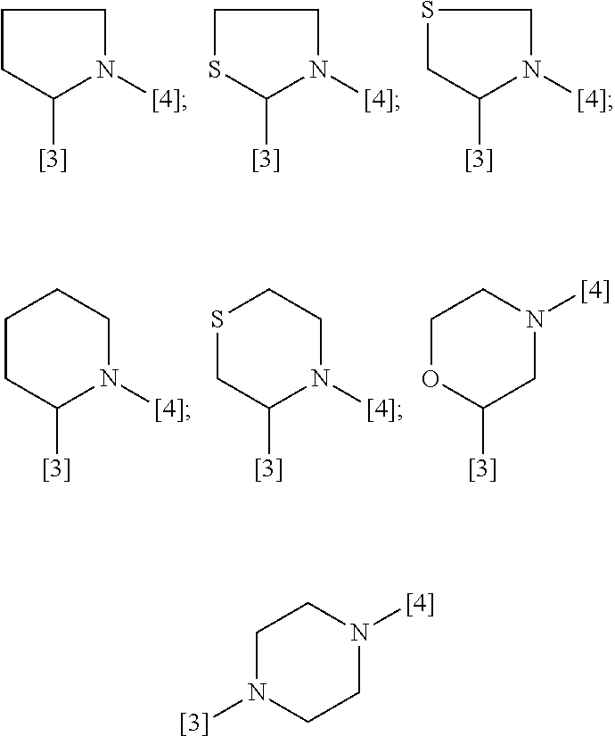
C1CC([[3]])N([[4]])C1.C1SC([[3]])N([[4]])C1.S1CC([[3]])N([[4]])C1.C1OC([[3]])CN([[4]])C1.C1CC([[3]])N([[4]])CC1.S1CC([[3]])N([[4]])CC1.C1N([[3]])CCN([[4]])C1
